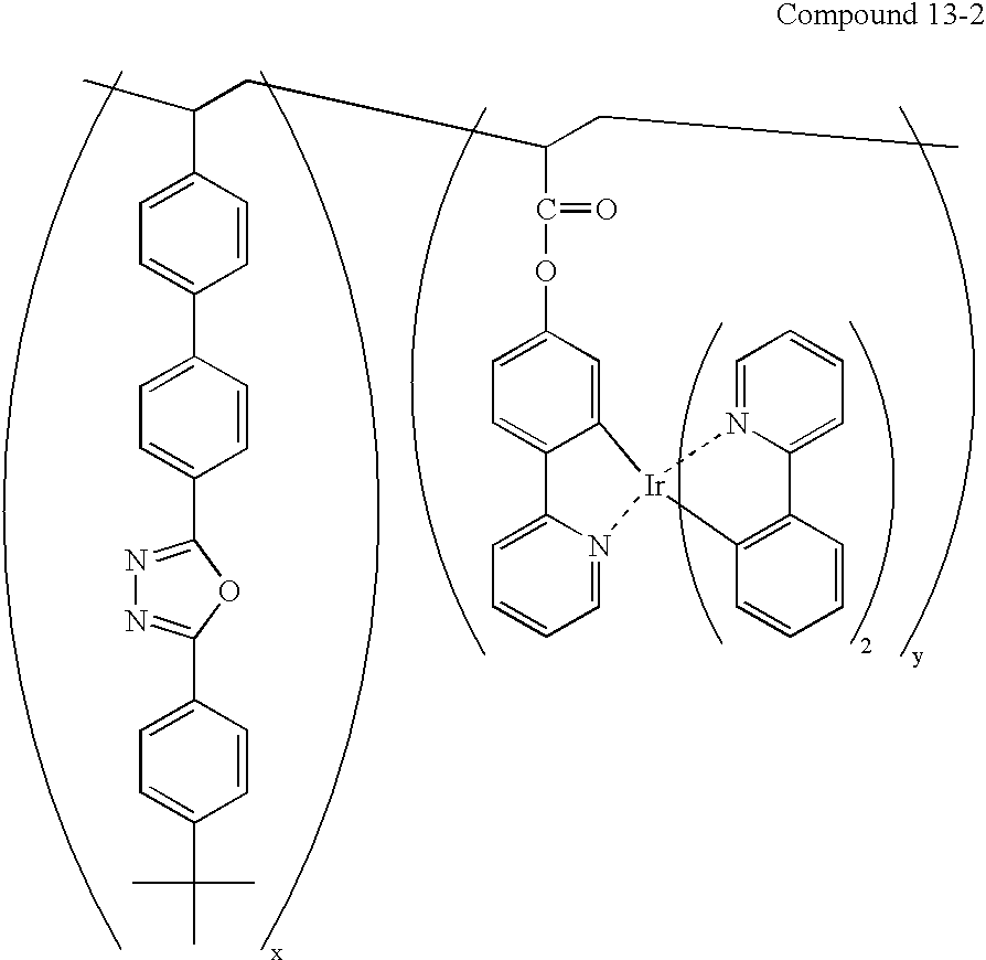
CC(CC(C(OC1=CC=C2C(=C1)[Ir]1(N3=CC=CC=C23)N2=CC=CC=C2C2=C1C=CC=C2)=O)CC)C1=CC=C(C2=CC=C(C3=NN=C(C4=CC=C(C(C)(C)C)C=C4)O3)C=C2)C=C1
